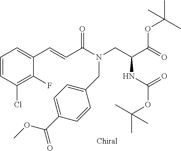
C1=CC(Cl)=C(F)C(C=CC(N(CC(C(=O)OC(C)(C)C)NC(OC(C)(C)C)=O)CC2=CC=C(C(=O)OC)C=C2)=O)=C1
